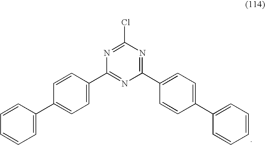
C1=C(C2=CC=C(C3=NC(C4=CC=C(C5=CC=CC=C5)C=C4)=NC(Cl)=N3)C=C2)C=CC=C1
